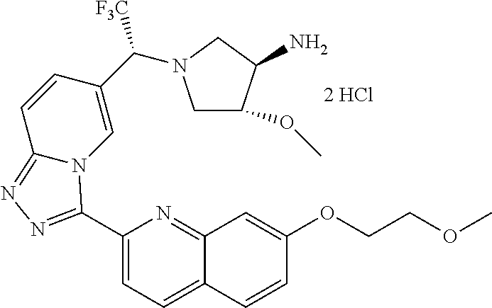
C1(C2=NN=C3C=CC(C([F3C])N4CC(OC)C(N)C4)=CN32)=CC=C2C(=N1)C=C(OCCOC)C=C2
